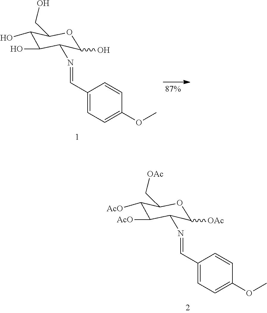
N(C1C([AcO])C([AcO])C(C[OAc])OC1[OAc])=CC1=CC=C(OC)C=C1.N(C1C(O)C(O)C(CO)OC1O)=CC1=CC=C(OC)C=C1
